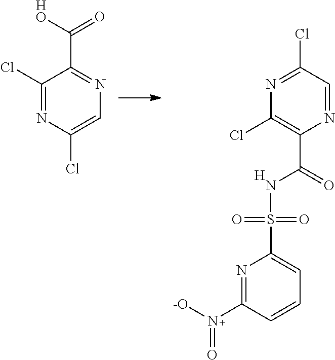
C1(Cl)=NC(Cl)=CN=C1C([HO])=O.C1(Cl)=C(C(NS(C2=CC=CC(N([-O])=O)=N2)(=O)=O)=O)N=CC(Cl)=N1.[H]
